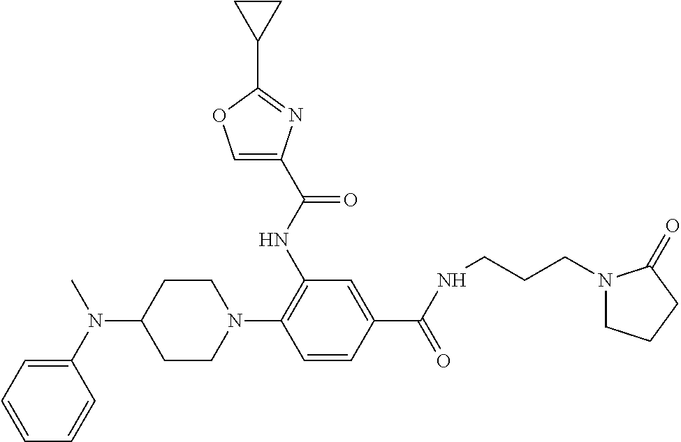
N(C1CCN(C2=C(NC(=O)C3=COC(C4CC4)=N3)C=C(C(=O)NCCCN3CCCC3=O)C=C2)CC1)(C1=CC=CC=C1)C
